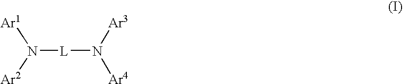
[L](N([Ar3])[Ar4])N([Ar2])[Ar1]
